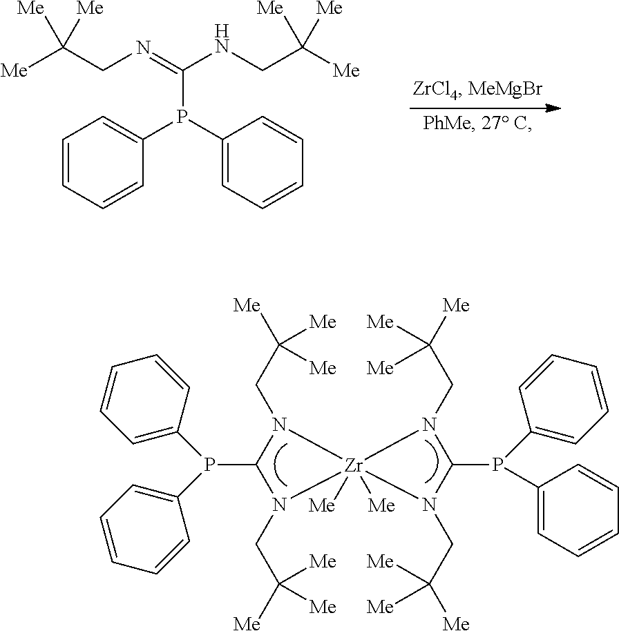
C1=C(P(C2=CC=CC=C2)C2N(CC([Me])([Me])[Me])[Zr]3([Me])([Me])(N2CC([Me])([Me])[Me])N(CC([Me])([Me])[Me])C(P(C2=CC=CC=C2)C2=CC=CC=C2)N3CC([Me])([Me])[Me])C=CC=C1.[Me]C(CN=C(P(C1=CC=CC=C1)C1=CC=CC=C1)NCC([Me])([Me])[Me])([Me])[Me]
